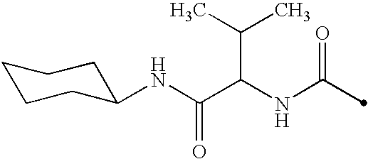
C(C(NC(=O)C)C(C)C)(=O)NC1CCCCC1
